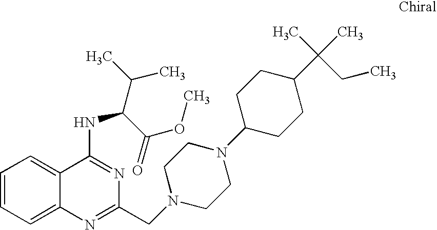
C1=CC=C2C(=C1)C(NC(C(C)C)C(=O)OC)=NC(CN1CCN(C3CCC(C(C)(C)CC)CC3)CC1)=N2
